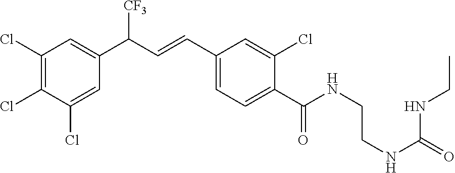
C1(Cl)=C(Cl)C(Cl)=CC(C(C=CC2=CC=C(C(NCCNC(=O)NCC)=O)C(Cl)=C2)[CF3])=C1
